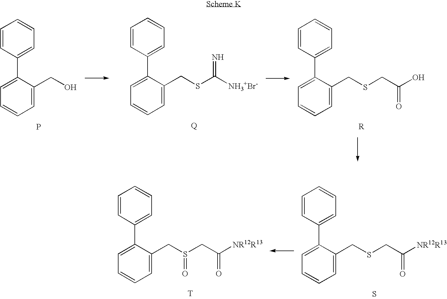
C1=CC(C2=CC=CC=C2CO)=CC=C1.P.[Q].C1=CC(C2=CC=CC=C2CSC([NH3+Br-])=N)=CC=C1.[R].C1=CC(C2=CC=CC=C2CSCC(O)=O)=CC=C1.S.C1=CC(C2=CC=CC=C2CSCC([NR12R13])=O)=CC=C1.C1=CC(C2=CC=CC=C2CS(CC([NR12R13])=O)=O)=CC=C1.[T]
